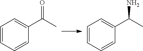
C1=CC=CC(C(C)=O)=C1.C1=CC=CC(C(C)N)=C1
